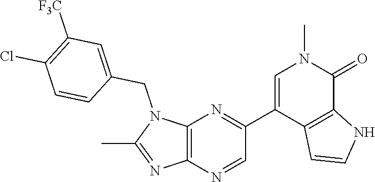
N1(CC2=CC([F3C])=C(Cl)C=C2)C(C)=NC2=C1N=C(C1=CN(C)C(=O)C3=C1C=CN3)C=N2
